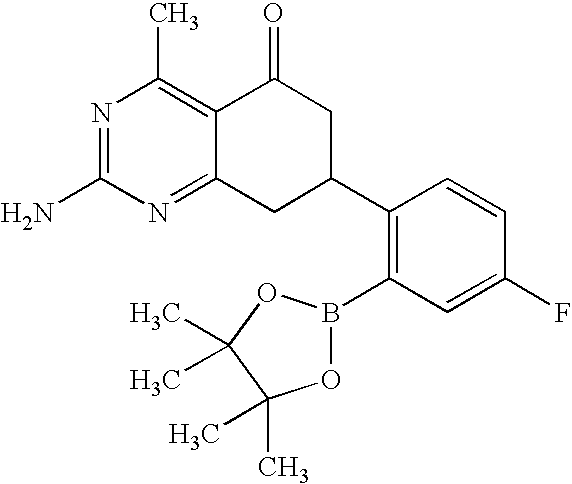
N1=C(N)N=C2C(=C1C)C(=O)CC(C1=C(B3OC(C)(C)C(C)(C)O3)C=C(F)C=C1)C2
